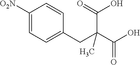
C1([O2N])=CC=C(CC(C(O)=O)(C(O)=O)C)C=C1
